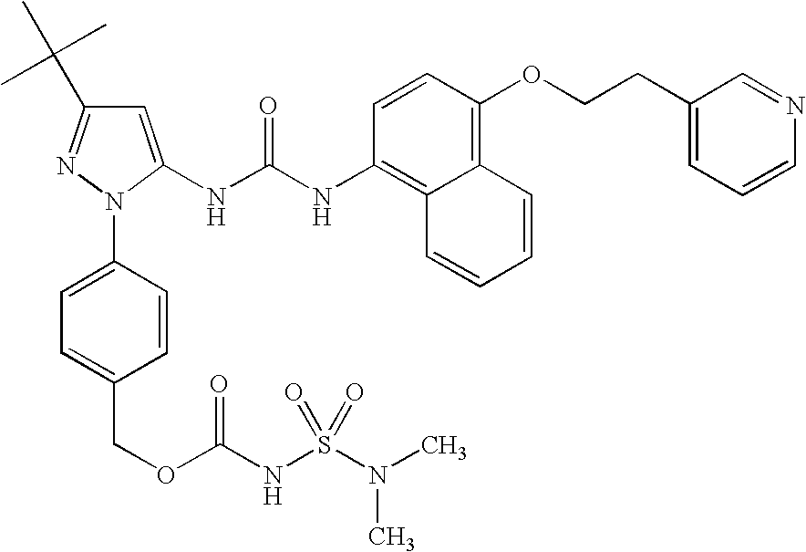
C1=C(NC(NC2=C3C(=C(OCCC4=CC=CN=C4)C=C2)C=CC=C3)=O)N(C2=CC=C(COC(NS(N(C)C)(=O)=O)=O)C=C2)N=C1C(C)(C)C
